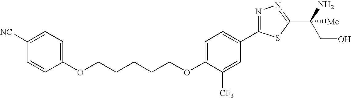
C(CCCCOC1=CC=C(C2=NN=C(C(CO)(N)[Me])S2)C=C1[CF3])OC1=CC=C([NC])C=C1
